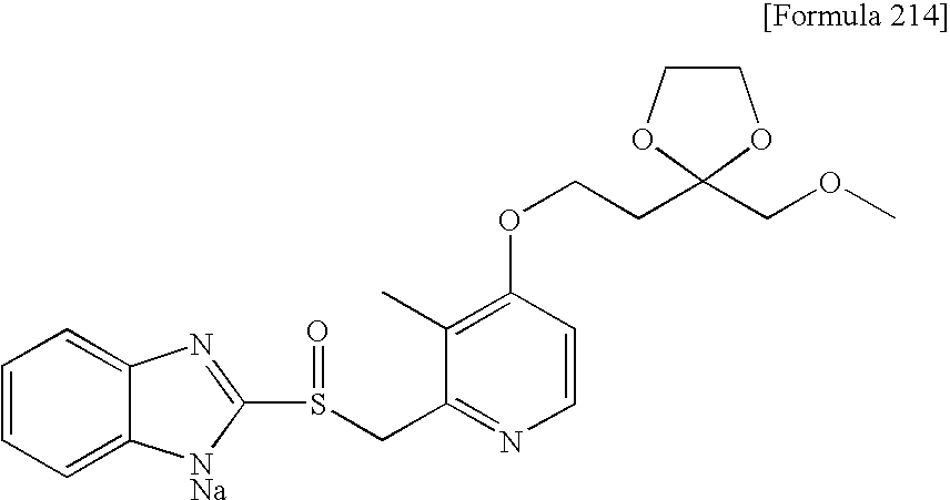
C1(C)=C(OCCC2(COC)OCCO2)C=CN=C1CS(C1=NC2=CC=CC=C2[NNa]1)=O
